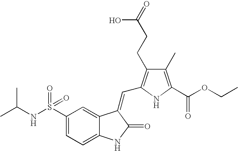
C1(S(NC(C)C)(=O)=O)=CC=C2C(=C1)C(=CC1=C(CCC(O)=O)C(C)=C(C(OCC)=O)N1)C(=O)N2
